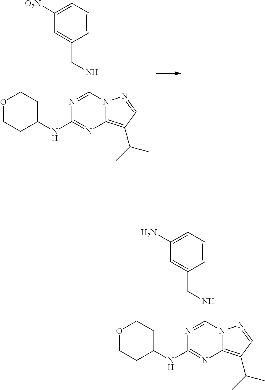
N1=C(NCC2=CC([O2N])=CC=C2)N2C(=C(C(C)C)C=N2)N=C1NC1CCOCC1.N1=C(NCC2=CC(N)=CC=C2)N2C(=C(C(C)C)C=N2)N=C1NC1CCOCC1
